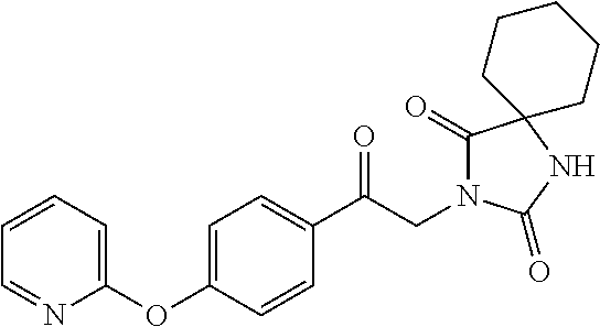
C1(C(CN2C(=O)C3(NC2=O)CCCCC3)=O)=CC=C(OC2=CC=CC=N2)C=C1
